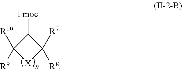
C1([R10])([R9])[X]C([R7])([R8])C1[Fmoc]
